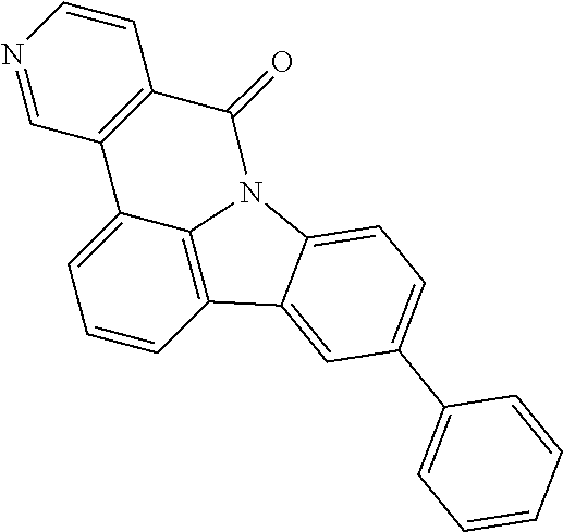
C1=CC2=C3C(=C1)C1=C(C=CN=C1)C(=O)N3C1=CC=C(C3=CC=CC=C3)C=C21
